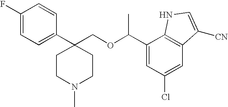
C1(C2(COC(C3=CC(Cl)=CC4=C3NC=C4[CN])C)CCN(C)CC2)=CC=C(F)C=C1
